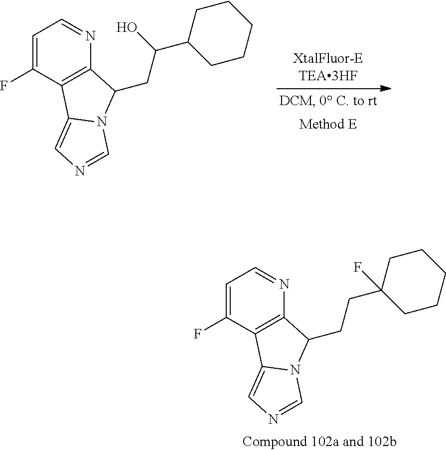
C1=C(F)C2=C(N=C1)C(CC(O)C1CCCCC1)N1C2=CN=C1.C1=C(F)C2=C(N=C1)C(CCC1(F)CCCCC1)N1C2=CN=C1
